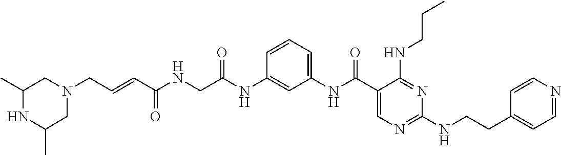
C1(NC(C2=CN=C(NCCC3=CC=NC=C3)N=C2NCCC)=O)=CC=CC(NC(CNC(C=CCN2CC(C)NC(C)C2)=O)=O)=C1
